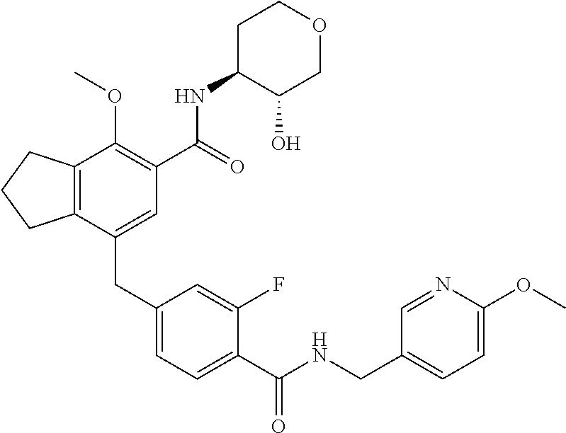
C12=C(CCC1)C(OC)=C(C(NC1C(O)COCC1)=O)C=C2CC1=CC=C(C(NCC2=CC=C(OC)N=C2)=O)C(F)=C1
